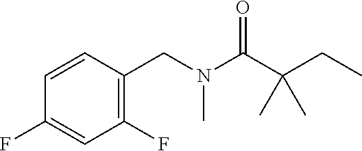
C1=CC(CN(C(C(CC)(C)C)=O)C)=C(F)C=C1F
